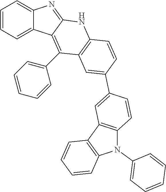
C1=CC=C2C(=C1)N=C1C2=C(C2=CC=CC=C2)C2=C(N1)C=CC(C1=CC3=C(C=C1)N(C1=CC=CC=C1)C1=C3C=CC=C1)=C2
